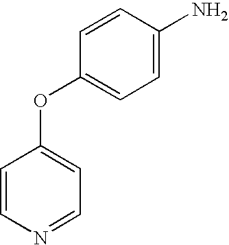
C1=CN=CC=C1OC1=CC=C(N)C=C1
